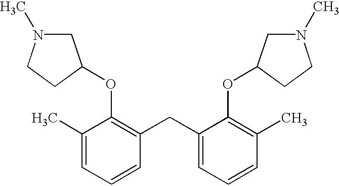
C1(C)=CC=CC(CC2=CC=CC(C)=C2OC2CN(C)CC2)=C1OC1CN(C)CC1
